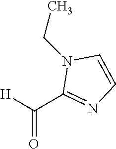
N1(CC)C(C([H])=O)=NC=C1
